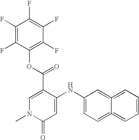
C1(C(=O)OC2=C(F)C(F)=C(F)C(F)=C2F)=CN(C)C(=O)C=C1NC1=CC=C2=CC=CC=C2=C1
